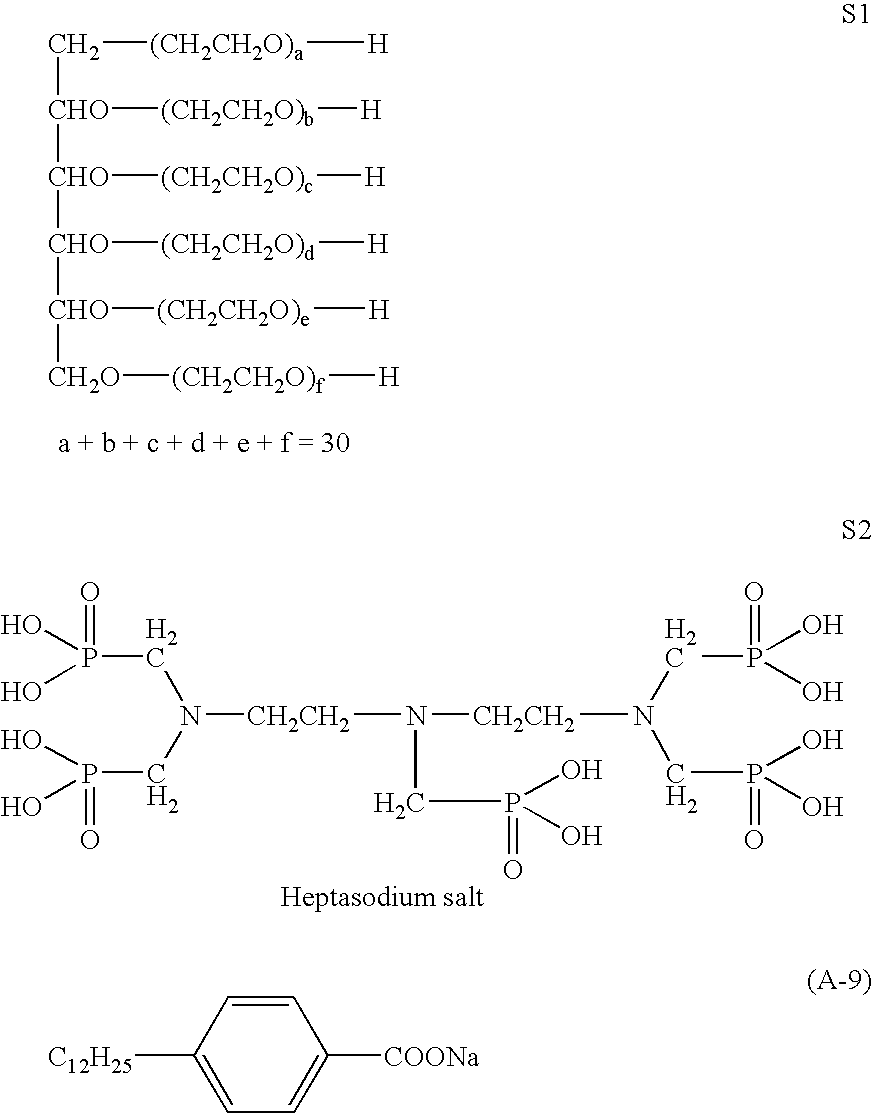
C([CHO]([CHO]([CHO]([CHO]([CH2O][(CH2CH2O)f][H])[(CH2CH2O)e][H])[(CH2CH2O)d][H])[(CH2CH2O)c][H])[(CH2CH2O)b][H])[(CH2CH2O)a][H].C(P(=O)(O)O)N(CP(=O)(O)O)[CH2CH2]N([CH2CH2]N(CP(O)(O)=O)CP(O)(O)=O)CP(=O)(O)O.C1=CC([C12H25])=CC=C1[COONa]
